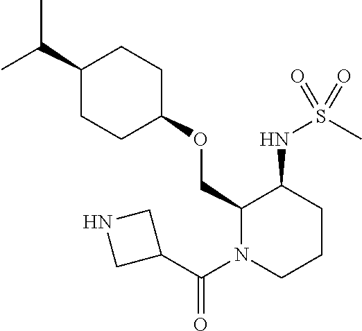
C(C1CCC(OCC2N(C(C3CNC3)=O)CCCC2NS(C)(=O)=O)CC1)(C)C
